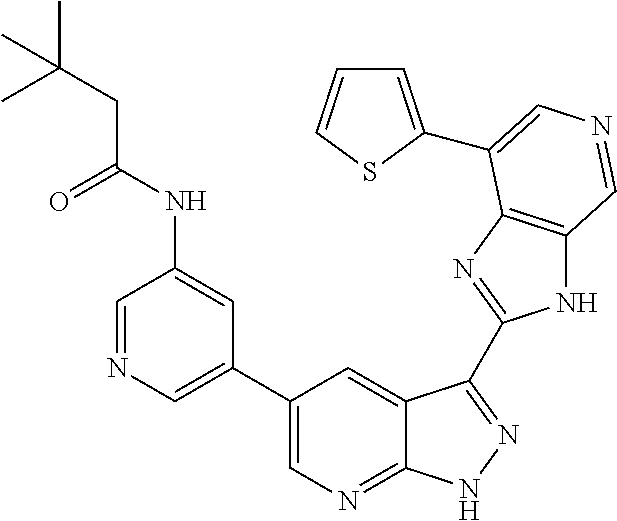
C1(C2=CN=CC(NC(CC(C)(C)C)=O)=C2)=CN=C2C(=C1)C(C1=NC3=C(N1)C=NC=C3C1=CC=CS1)=NN2
